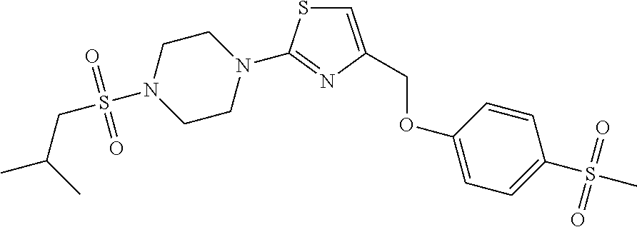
C1CN(C2=NC(COC3=CC=C(S(C)(=O)=O)C=C3)=CS2)CCN1S(CC(C)C)(=O)=O
